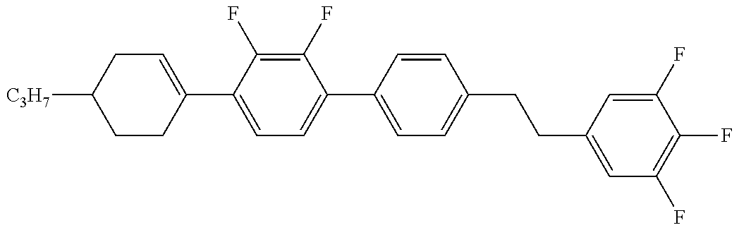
C1CC(C2=CC=C(C3=CC=C(CCC4=CC(F)=C(F)C(F)=C4)C=C3)C(F)=C2F)=CCC1[C3H7]
